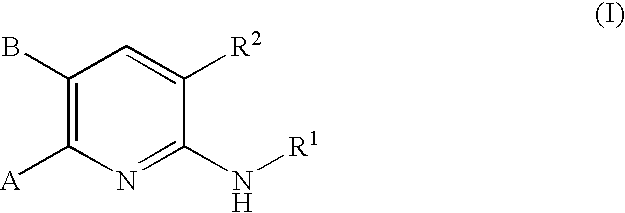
C1(B)=C([A])N=C(N[R1])C([R2])=C1
